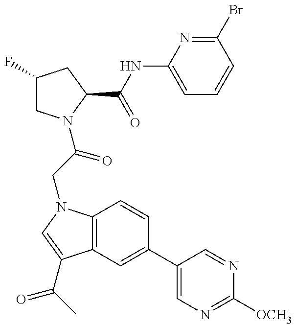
C1(F)CN(C(CN2C3=C(C(C(C)=O)=C2)C=C(C2=CN=C([OCH3])N=C2)C=C3)=O)C(C(=O)NC2=CC=CC(Br)=N2)C1
